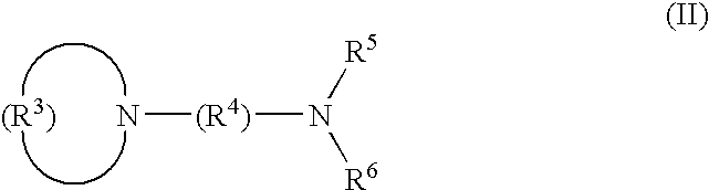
N[(R4)]N([R6])[R5].[(R3)]
